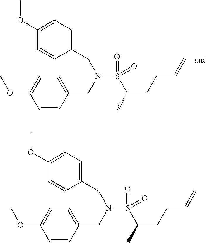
COC1=CC=C(CN(S(C(CCC=C)C)(=O)=O)CC2=CC=C(OC)C=C2)C=C1.COC1=CC=C(CN(S(C(CCC=C)C)(=O)=O)CC2=CC=C(OC)C=C2)C=C1
